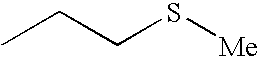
CCCS[Me]
